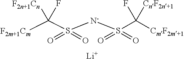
C(S([N-]S(=O)(=O)C([CmF2m+1])([CnF2n+1])F)(=O)=O)([F2m+1Cm])(F)[F2n+1Cn].[Li]
